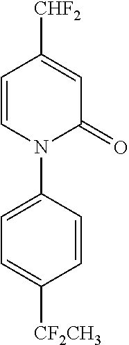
C1=CC([CHF2])=CC(=O)N1C1=CC=C([CF2CH3])C=C1
